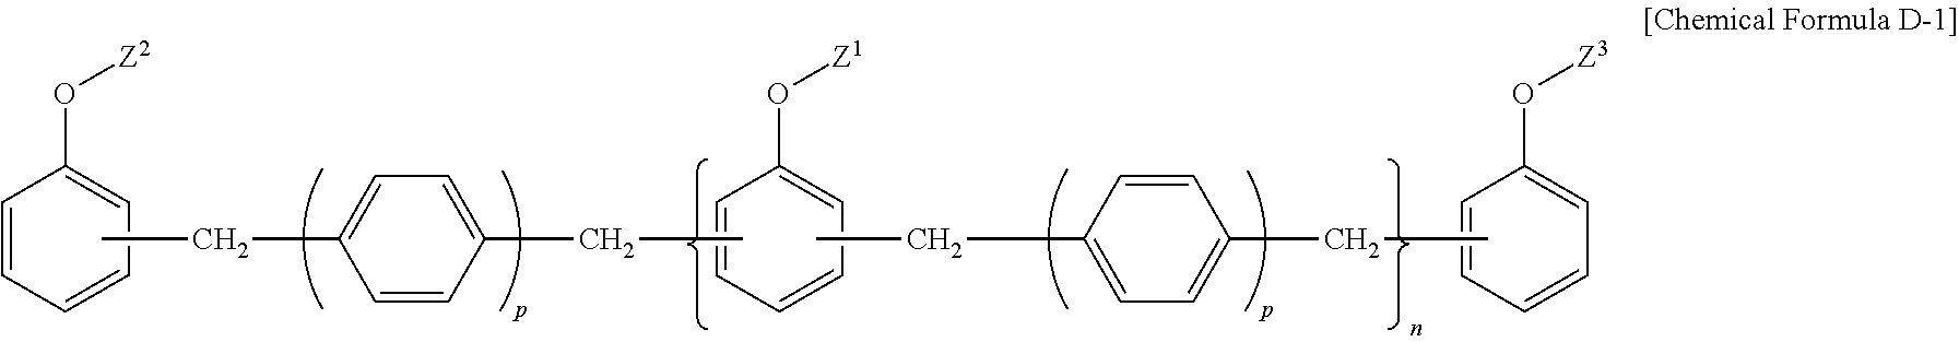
CCC1=CC=C(CC)C=C1.C1(O[Z2])=CC=CC=C1.C1(O[Z1])=CC=CC=C1.C1(O[Z3])=CC=CC=C1.CCC1=CC=C(CC)C=C1
